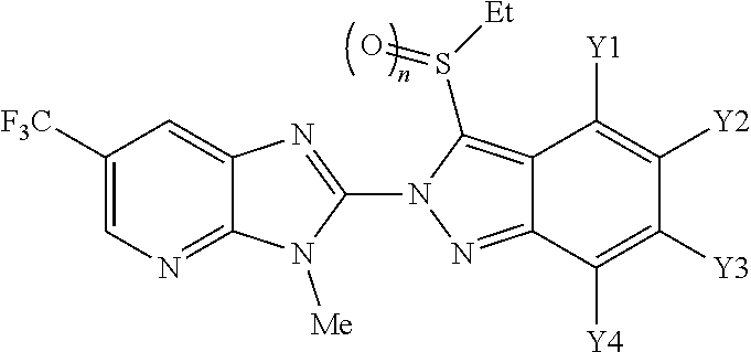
C12=NC=C([F3C])C=C1N=C(N1N=C3C(=C1S([Et])=O)C([Y1])=C([Y2])C([Y3])=C3[Y4])N2[Me]
